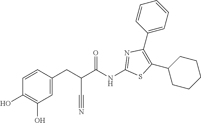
C1(C2=CC=CC=C2)=C(C2CCCCC2)SC(NC(C(CC2=CC(O)=C(O)C=C2)C#N)=O)=N1
